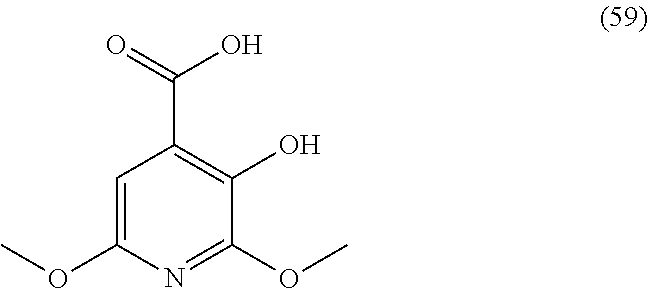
C1=C(OC)N=C(OC)C(O)=C1C(=O)O
